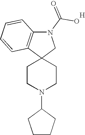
C1CN(C2CCCC2)CCC12CN(C(O)=O)C1=C2C=CC=C1.[H]
